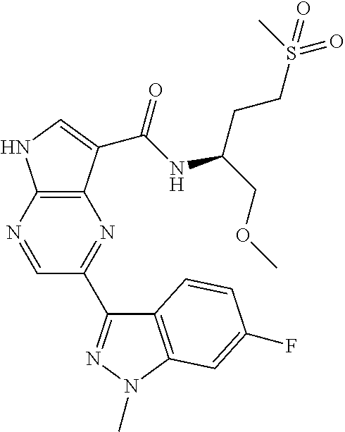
C12=C(C(C(NC(COC)CCS(=O)(C)=O)=O)=CN1)N=C(C1=NN(C)C3=C1C=CC(F)=C3)C=N2
